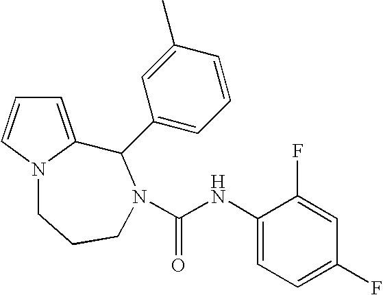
C1=C2N(C=C1)CCCN(C(NC1=CC=C(F)C=C1F)=O)C2C1=CC=CC(C)=C1
